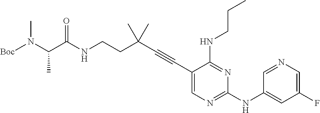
N(CCC(C#CC1=CN=C(NC2=CC(F)=CN=C2)N=C1NCCC)(C)C)C(C(N([Boc])C)C)=O
